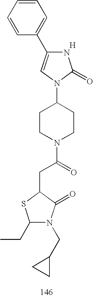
C1CN(C(=O)CC2SC(CC)N(CC3CC3)C2=O)CCC1N1C(=O)NC(C2=CC=CC=C2)=C1.[H]
